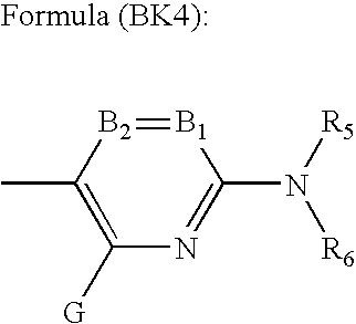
[B1]1=[B2]C(C)=C([G])N=C1N([R5])[R6]
